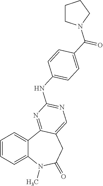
C1=CC=C2C(=C1)C1=NC(NC3=CC=C(C(=O)N4CCCC4)C=C3)=NC=C1CC(=O)N2C
